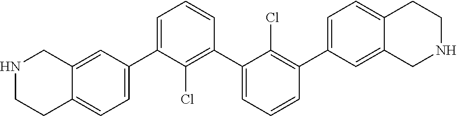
C1=C(C2=CC=C3C(=C2)CNCC3)C(Cl)=C(C2=CC=CC(C3=CC=C4C(=C3)CNCC4)=C2Cl)C=C1
